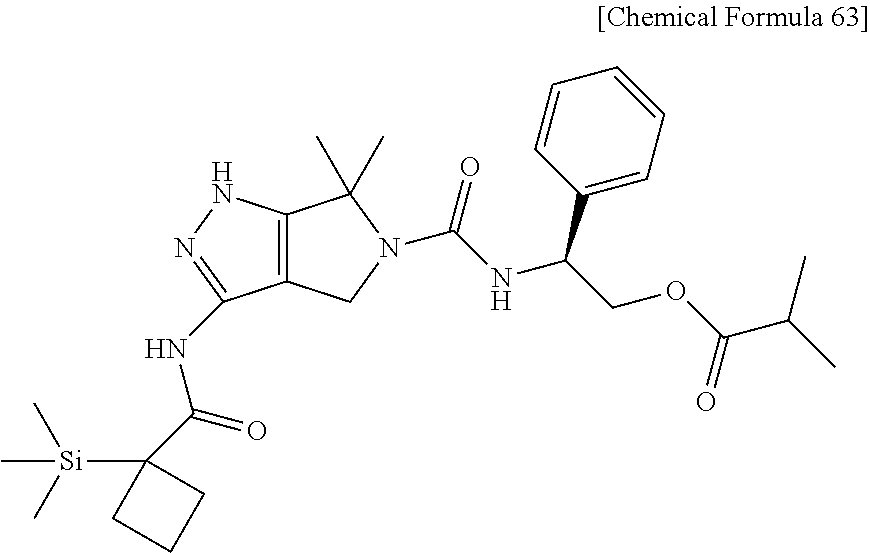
C12=C(NN=C1NC(=O)C1([Si](C)(C)C)CCC1)C(C)(C)N(C(=O)NC(COC(C(C)C)=O)C1=CC=CC=C1)C2
